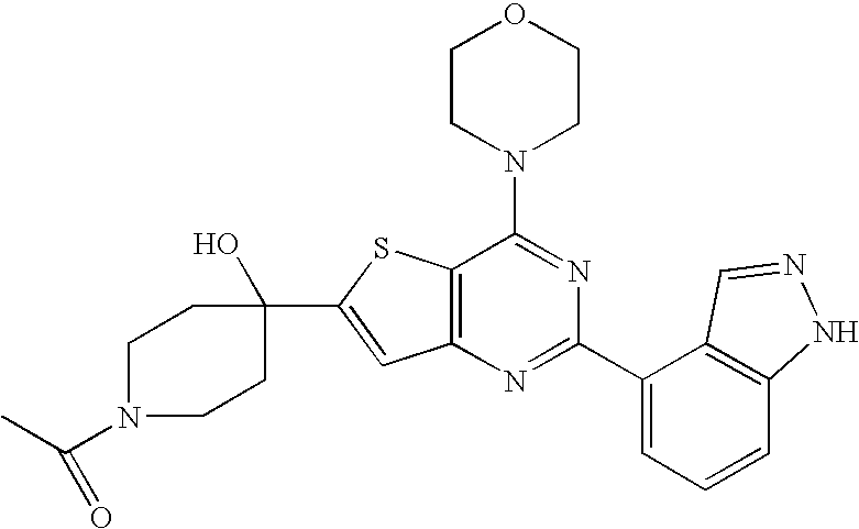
C1CN(C2=NC(C3=CC=CC4=C3C=NN4)=NC3=C2SC(C2(O)CCN(C(C)=O)CC2)=C3)CCO1
